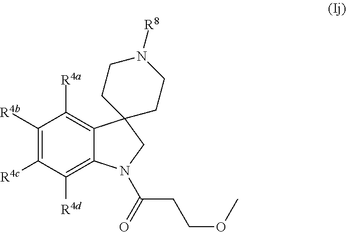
C1([R4b])=C([R4c])C([R4d])=C2C(=C1[R4a])C1(CN2C(CCOC)=O)CCN([R8])CC1
